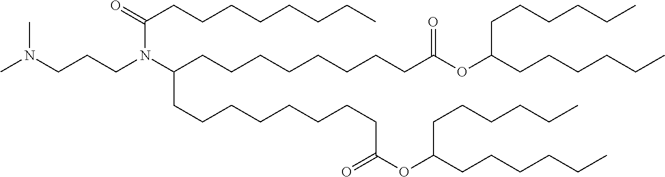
CN(CCCN(C(CCCCCCCCC(OC(CCCCCC)CCCCCC)=O)CCCCCCCCC(=O)OC(CCCCCC)CCCCCC)C(=O)CCCCCCCC)C
